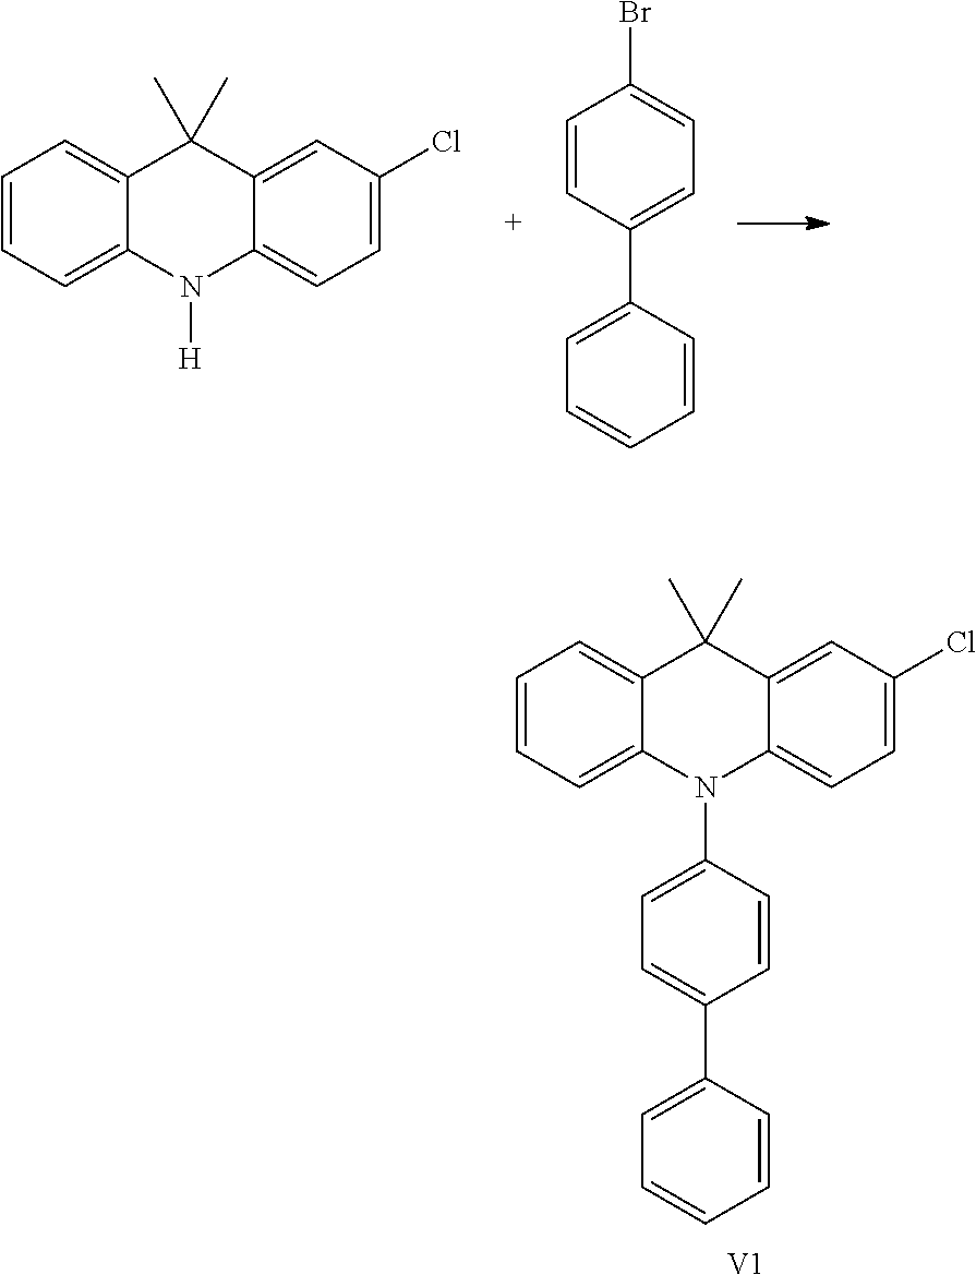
C1=CC=C2C(=C1)C(C)(C)C1=CC(Cl)=CC=C1N2[H].C1=CC(C2=CC=CC=C2)=CC=C1Br.C1=CC=C2C(=C1)C(C)(C)C1=CC(Cl)=CC=C1N2C1=CC=C(C2=CC=CC=C2)C=C1.[V1]
